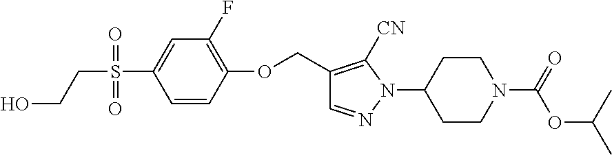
C1=CC(OCC2=C([CN])N(C3CCN(C(=O)OC(C)C)CC3)N=C2)=C(F)C=C1S(CCO)(=O)=O
